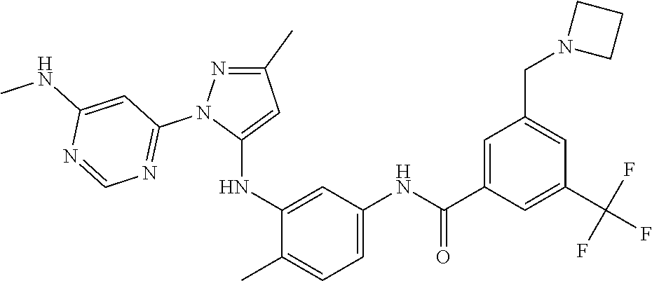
C1(C)=NN(C2=NC=NC(NC)=C2)C(NC2=CC(NC(=O)C3=CC(CN4CCC4)=CC(C(F)(F)F)=C3)=CC=C2C)=C1
